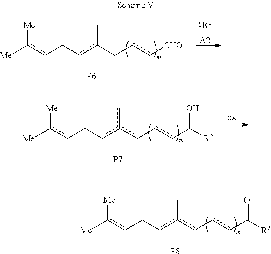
[Me]c(cCcc(c-ccC([R2])=O)c)[Me].[P8].[R2].[A2].[Me]c(cCcc(Ccc[CHO])c)[Me].[P6].[Me]c(cCcc(c-ccC([R2])O)c)[Me].[P7]
